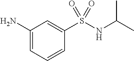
C1(N)=CC=CC(S(NC(C)C)(=O)=O)=C1
